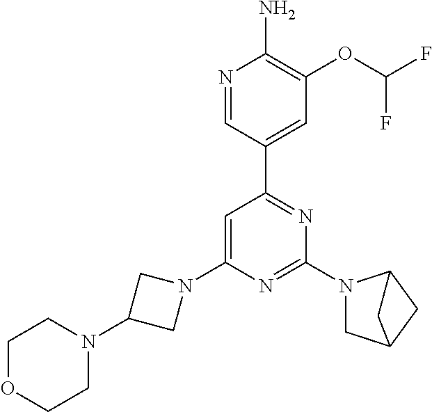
N1=CC(C2=NC(N3CC4CC3C4)=NC(N3CC(N4CCOCC4)C3)=C2)=CC(OC(F)F)=C1N
